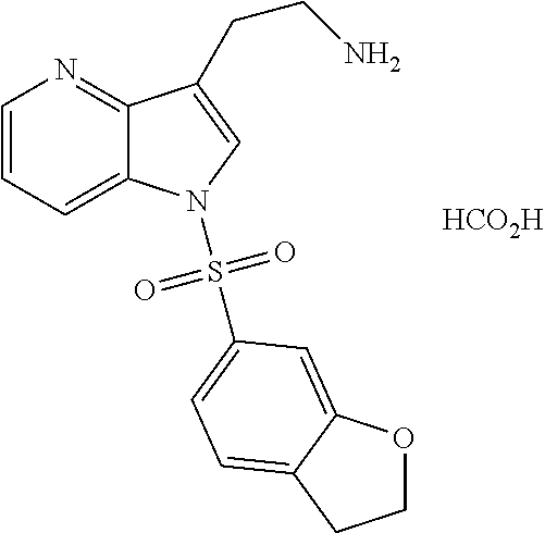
[HCO2H].C1=CC=C2C(=N1)C(CCN)=CN2S(=O)(=O)C1=CC=C2C(=C1)OCC2
